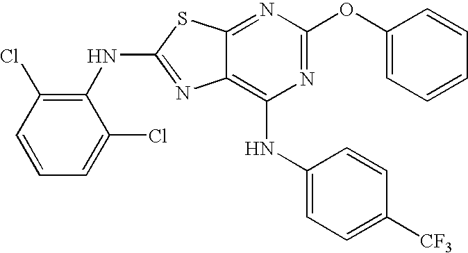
C1(NC2=C(Cl)C=CC=C2Cl)=NC2=C(NC3=CC=C([CF3])C=C3)N=C(OC3=CC=CC=C3)N=C2S1
